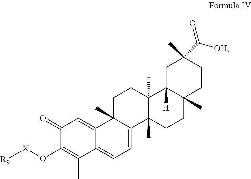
C1(=O)C(O[X][R9])=C(C)C2=CC=C3C(C)(C2=C1)CCC1(C)C3(C)CCC2(C)C1([H])CC(C)(C([OH])=O)CC2
